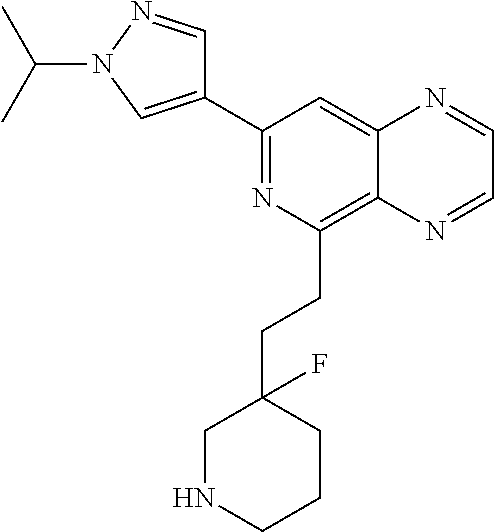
C1(C2=NC(CCC3(F)CNCCC3)=C3C(=C2)N=CC=N3)=CN(C(C)C)N=C1
